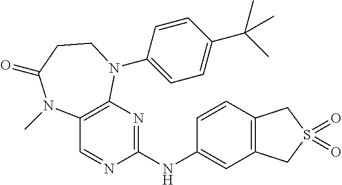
C1=CC(NC2=NC3=C(C=N2)N(C)C(=O)CCN3C2=CC=C(C(C)(C)C)C=C2)=CC2=C1CS(=O)(=O)C2
